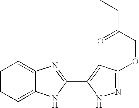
C1=CC=C2C(=C1)N=C(C1=CC(OCC(CC)=O)=NN1)N2
